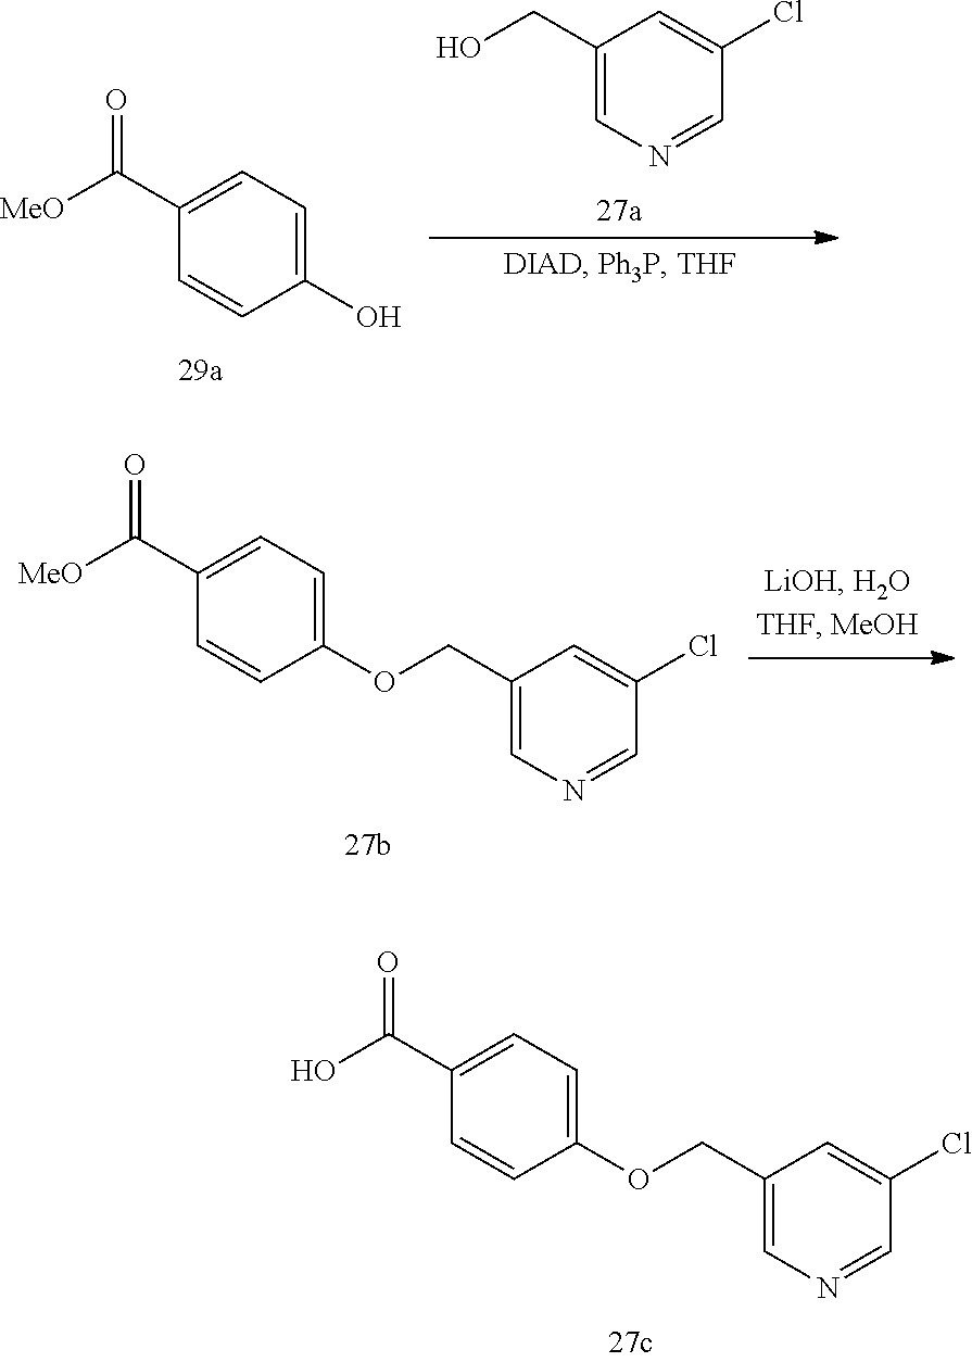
C1(C([MeO])=O)=CC=C(O)C=C1.C1(CO)=CN=CC(Cl)=C1.O(CC1=CN=CC(Cl)=C1)C1=CC=C(C([MeO])=O)C=C1.O(CC1=CN=CC(Cl)=C1)C1=CC=C(C(O)=O)C=C1
